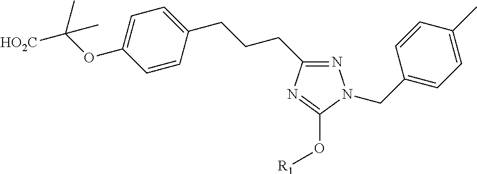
C1=C(OC([HO2C])(C)C)C=CC(CCCC2=NN(CC3=CC=C(C)C=C3)C(O[R1])=N2)=C1
